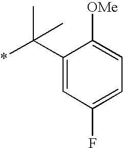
C1(C(C)(*)C)=CC(F)=CC=C1[OMe]
